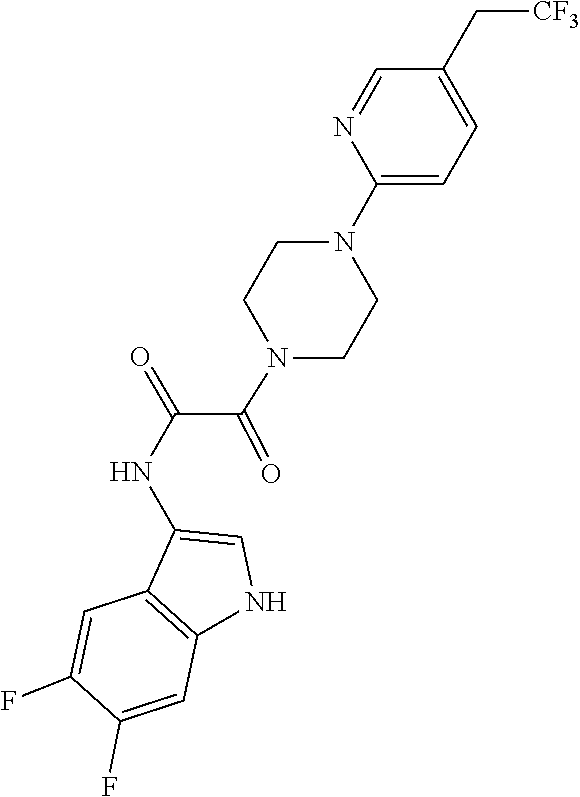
N1(C2=CC=C(C[CF3])C=N2)CCN(C(C(NC2=CNC3=C2C=C(F)C(F)=C3)=O)=O)CC1
